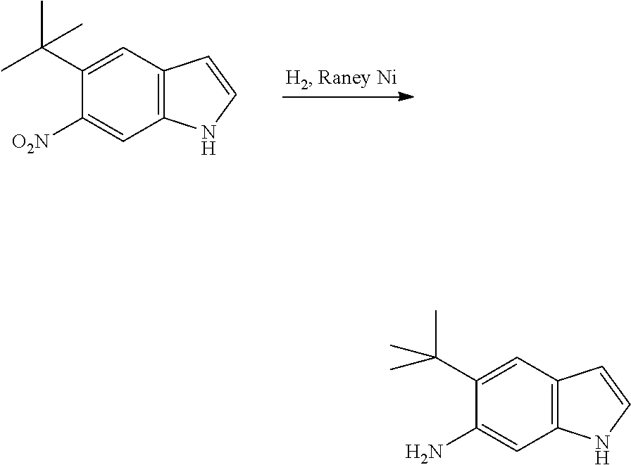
C12=C(C=C(C(C)(C)C)C([O2N])=C1)C=CN2.C12=C(C=C(C(C)(C)C)C(N)=C1)C=CN2
